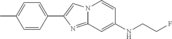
C1(C2=CN3C(=N2)C=C(NCCF)C=C3)=CC=C(C)C=C1
